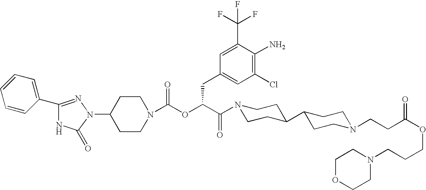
C1(N2N=C(C3=CC=CC=C3)NC2=O)CCN(C(OC(C(=O)N2CCC(C3CCN(CCC(OCCCN4CCOCC4)=O)CC3)CC2)CC2=CC(Cl)=C(N)C(C(F)(F)F)=C2)=O)CC1
